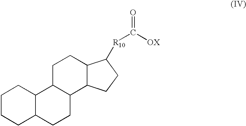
C1CCC2C(C1)C1C(CC2)C2C(CC1)C([R10]C(=O)[OX])CC2
